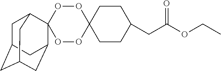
O1OC2(OOC13C1CC4CC(CC3C4)C1)CCC(CC(OCC)=O)CC2
